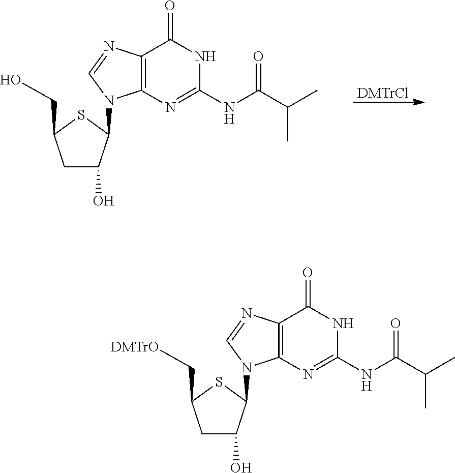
[DMTrCl].OC1CC(CO)SC1N1C2=C(N=C1)C(=O)NC(NC(C(C)C)=O)=N2.OC1CC(C[DMTrO])SC1N1C2=C(N=C1)C(=O)NC(NC(C(C)C)=O)=N2
